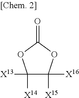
C1([X14])([X13])C([X15])([X16])OC(=O)O1
